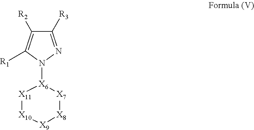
[X11]1[X10][X9][X8][X7][X6]1N1N=C([R3])C([R2])=C1[R1]
